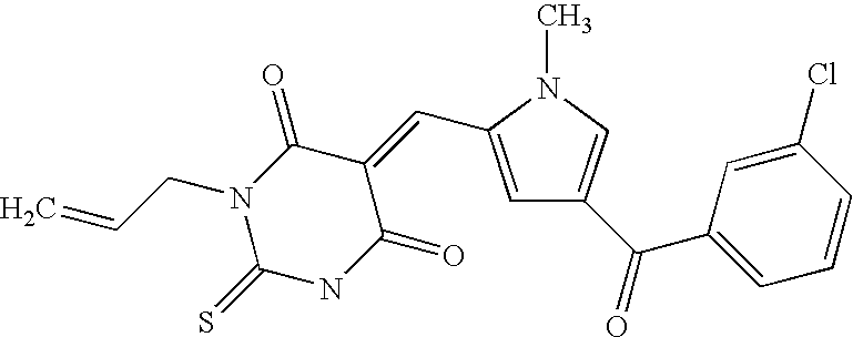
C=CCN1C(=S)NC(=O)C(=CC2=CC(C(=O)C3=CC=CC(Cl)=C3)=CN2C)C1=O
